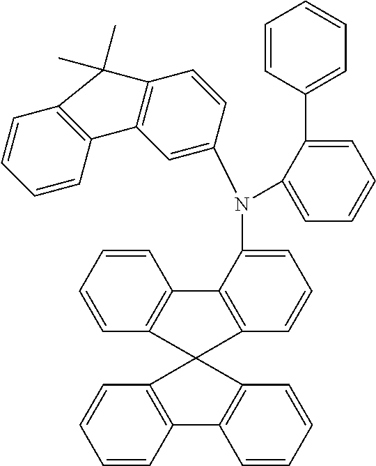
C1=CC2=C(C=C1)C1(C3=C2C=CC=C3)C2=C(C=CC=C2)C2=C1C=CC=C2N(C1=CC2=C(C=C1)C(C)(C)C1=C2C=CC=C1)C1=CC=CC=C1C1=CC=CC=C1
